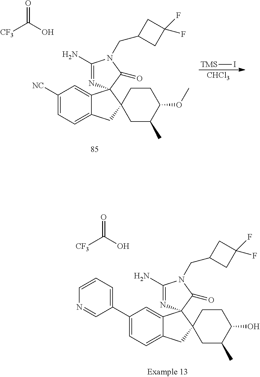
[TMS]I.[CHCl3].C1([NC])=CC=C2C(=C1)C1(C3(C2)CC(C)C(OC)CC3)N=C(N)N(CC2CC(F)(F)C2)C1=O.[CF3]C(O)=O.[CF3]C(O)=O.C1(C2=CC=CN=C2)=CC=C2C(=C1)C1(C3(C2)CC(C)C(O)CC3)N=C(N)N(CC2CC(F)(F)C2)C1=O
